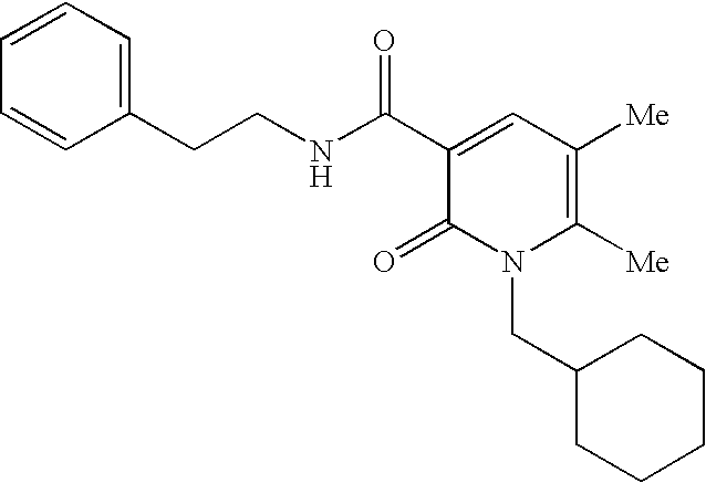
C(CNC(C1=CC([Me])=C([Me])N(CC2CCCCC2)C1=O)=O)C1=CC=CC=C1
